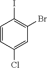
C1=CC(Cl)=CC(Br)=C1I
